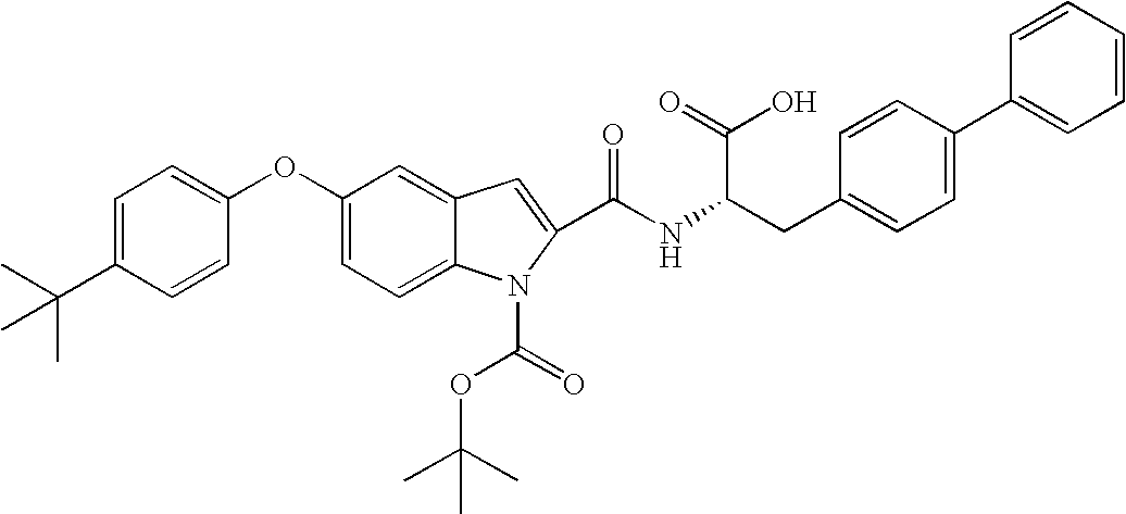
C(NC(CC1=CC=C(C2=CC=CC=C2)C=C1)C(=O)O)(=O)C1=CC2=CC(OC3=CC=C(C(C)(C)C)C=C3)=CC=C2N1C(=O)OC(C)(C)C
